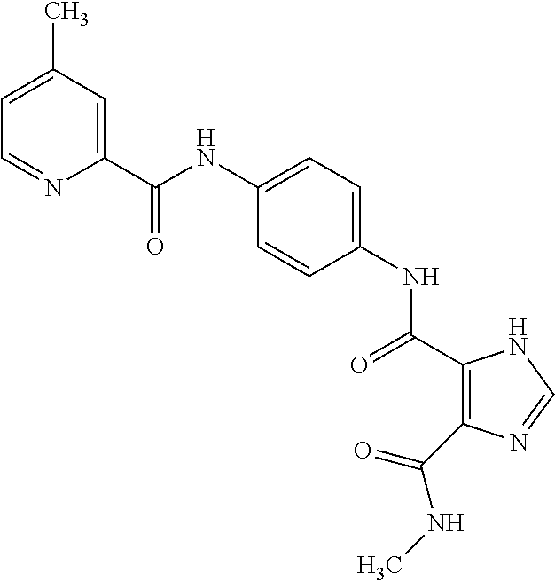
C(NC1=CC=C(NC(=O)C2=C(C(NC)=O)N=CN2)C=C1)(=O)C1=CC(C)=CC=N1
